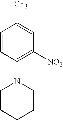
C1=CC(N2CCCCC2)=C([NO2])C=C1[CF3]
